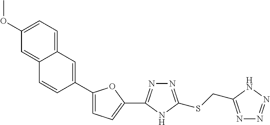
C1(C2=NN=C(SCC3=NN=NN3)N2)=CC=C(C2=CC3=CC=C(OC)C=C3C=C2)O1
